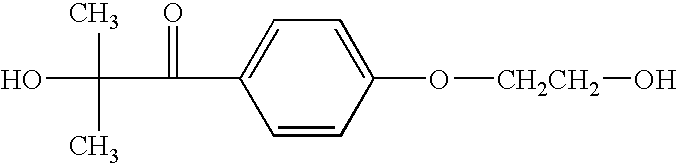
C1=C(C(=O)C(C)(C)O)C=CC(O[CH2CH2]O)=C1
